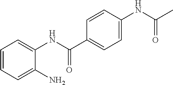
C1=CC=C(N)C(NC(C2=CC=C(NC(C)=O)C=C2)=O)=C1
